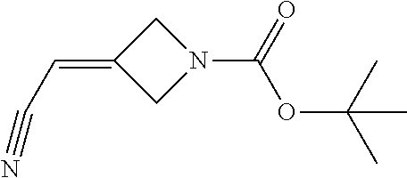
C(=C1CN(C(=O)OC(C)(C)C)C1)C#N
